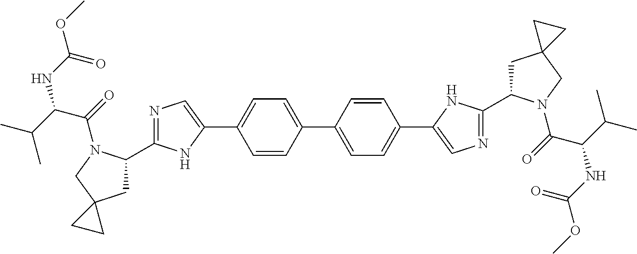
C1C(C2=NC=C(C3=CC=C(C4=CC=C(C5=CN=C(C6CC7(CN6C(=O)C(C(C)C)NC(=O)OC)CC7)N5)C=C4)C=C3)N2)N(C(=O)C(C(C)C)NC(=O)OC)CC12CC2
